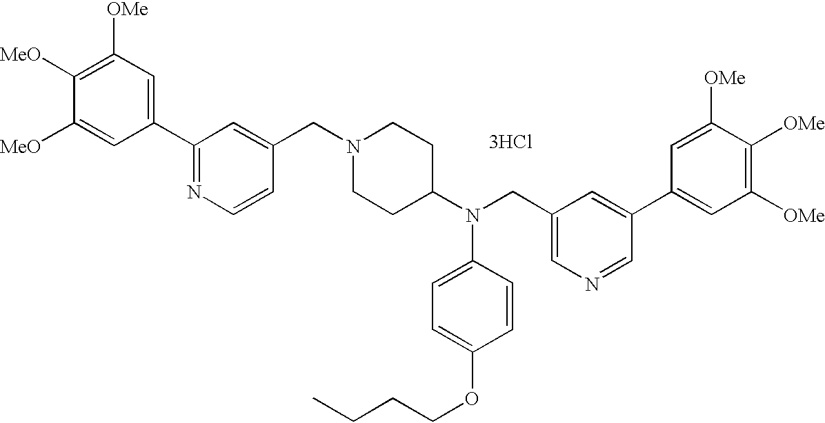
C1([OMe])=C([MeO])C([MeO])=CC(C2=NC=CC(CN3CCC(N(CC4=CN=CC(C5=CC([OMe])=C([OMe])C([OMe])=C5)=C4)C4=CC=C(OCCCC)C=C4)CC3)=C2)=C1.[3HCl]
